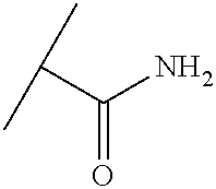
C(C)(C)C(N)=O
